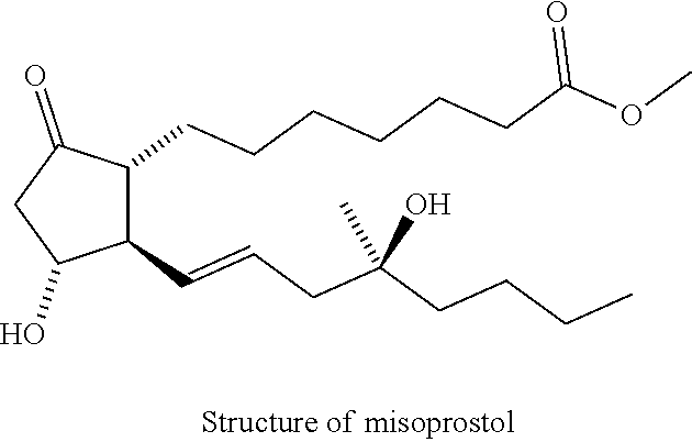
C1(CCCCCCC(=O)OC)C(C=CCC(CCCC)(O)C)C(O)CC1=O
